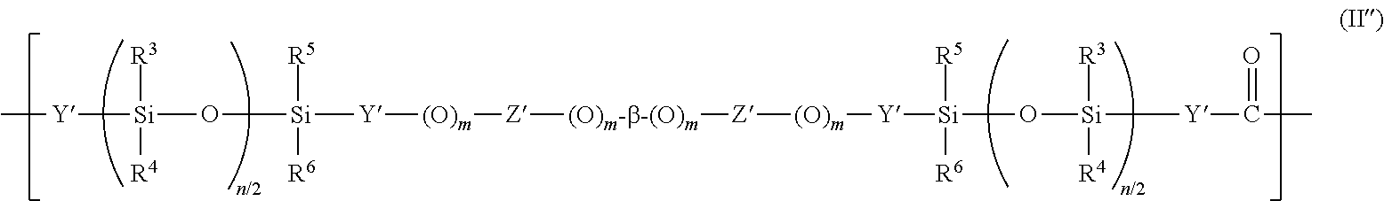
C[Y][Si](O[Si]([Y][(O)m][Z][(O)m-b-(O)m][Z][(O)m][Y][Si](O[Si]([Y]C(C)=O)([R3])[R4])([R5])[R6])([R5])[R6])([R3])[R4]
